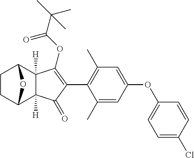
C1CC2C3([H])C([H])(C1O2)C(OC(C(C)(C)C)=O)=C(C1=C(C)C=C(OC2=CC=C(Cl)C=C2)C=C1C)C3=O
